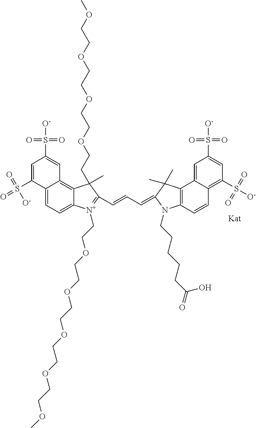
C1=C(S(=O)(=O)[O-])C2=CC=C3C(=C2C=C1S([O-])(=O)=O)C(CCOCCOCCOCCOC)(C)C(C=CC=C1C(C)(C)C2=C(N1CCCCCC(=O)O)C=CC1=C(S([O-])(=O)=O)C=C(S([O-])(=O)=O)C=C21)=[N+]3CCOCCOCCOCCOCCOC
